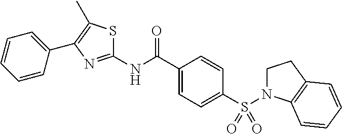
C1(NC(C2=CC=C(S(N3CCC4=C3C=CC=C4)(=O)=O)C=C2)=O)=NC(C2=CC=CC=C2)=C(C)S1
